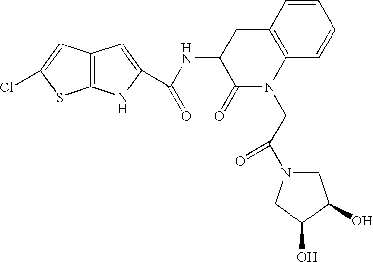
C12=C(C=C(Cl)S1)C=C(C(NC1C(=O)N(CC(=O)N3CC(O)C(O)C3)C3=C(C1)C=CC=C3)=O)N2
